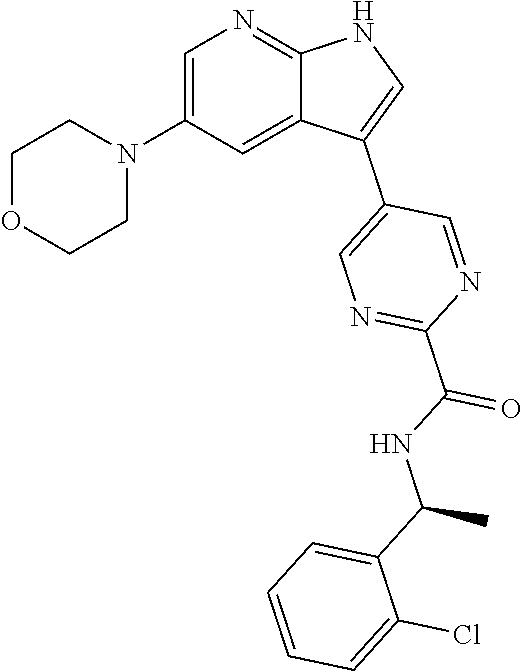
C1=C(N2CCOCC2)C=C2C(=N1)NC=C2C1=CN=C(C(NC(C2=CC=CC=C2Cl)C)=O)N=C1
